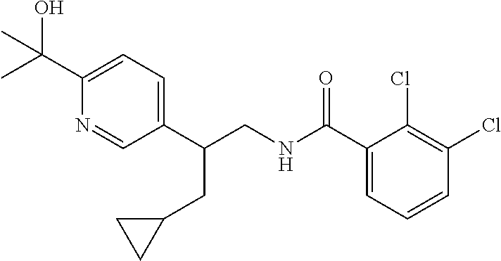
C1(C(CNC(C2=CC=CC(Cl)=C2Cl)=O)CC2CC2)=CC=C(C(C)(O)C)N=C1
